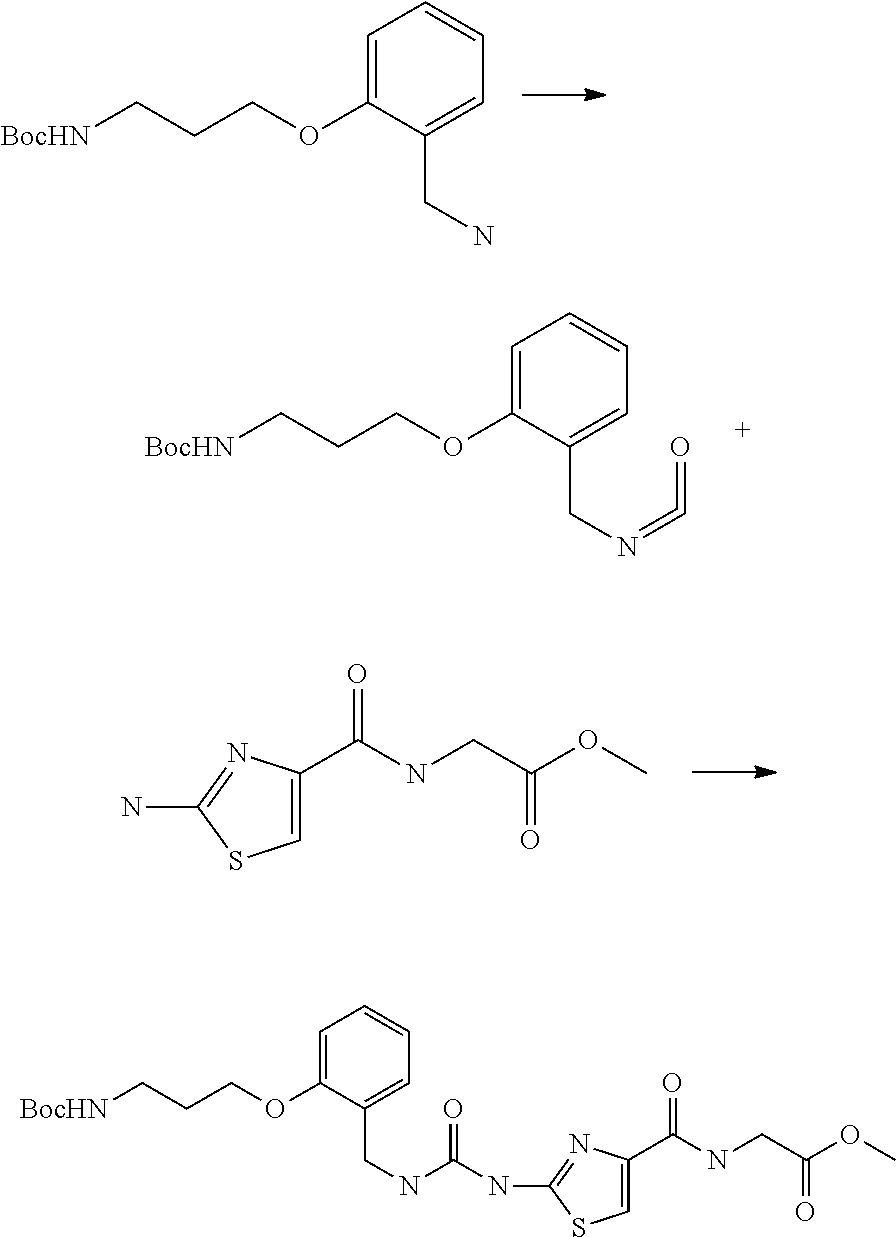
C1=C(OCCC[BocHN])C(CN)=CC=C1.C1=C(OCCC[BocHN])C(CN=C=O)=CC=C1.C1=C(C(NCC(OC)=O)=O)N=C(N)S1.C1=C(OCCC[BocHN])C(CNC(NC2=NC(C(NCC(OC)=O)=O)=CS2)=O)=CC=C1
